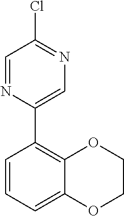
C1=NC(C2=C3C(=CC=C2)OCCO3)=CN=C1Cl
